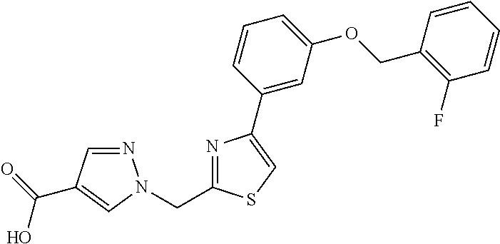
N1=CC(C(=O)O)=CN1CC1=NC(C2=CC(OCC3=C(F)C=CC=C3)=CC=C2)=CS1
